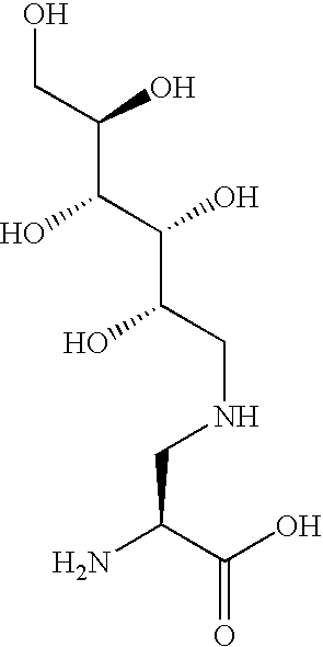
NC(C(O)=O)CNCC(C(C(O)C(CO)O)O)O
